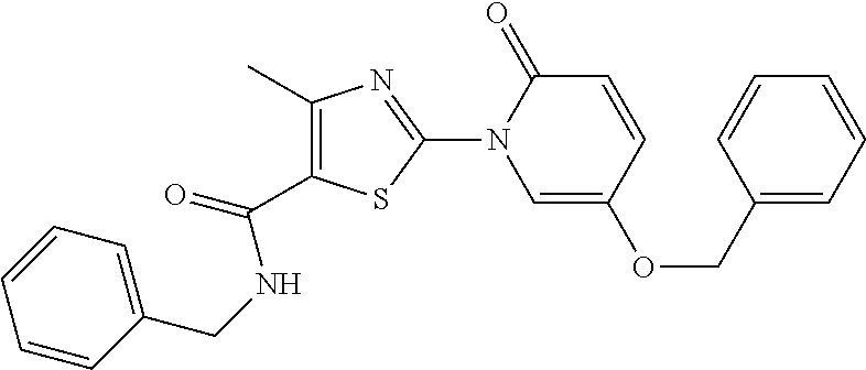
C1(COC2=CN(C3=NC(C)=C(C(=O)NCC4=CC=CC=C4)S3)C(=O)C=C2)=CC=CC=C1
